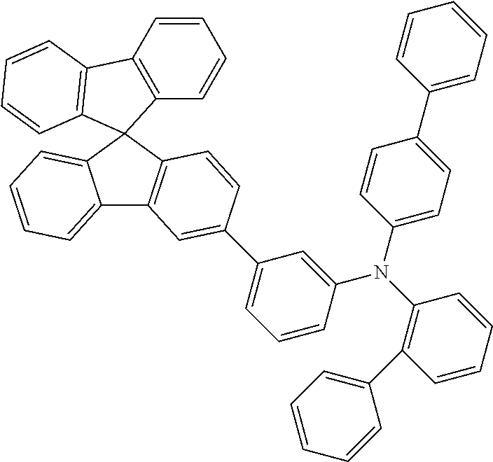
C12=CC=CC=C1C1(C3=C2C=C(C2=CC=CC(N(C4=C(C5=CC=CC=C5)C=CC=C4)C4=CC=C(C5=CC=CC=C5)C=C4)=C2)C=C3)C2=C(C=CC=C2)C2=C1C=CC=C2
